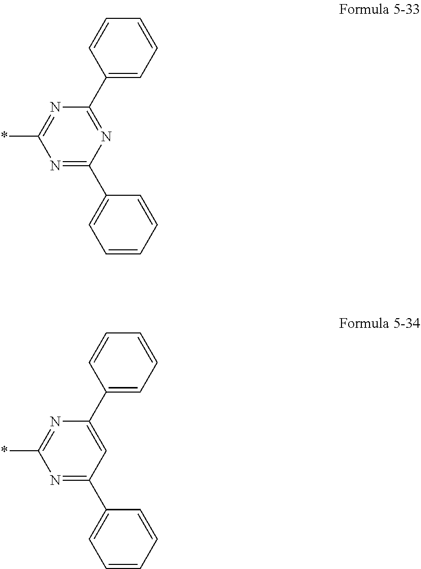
N1=C(*)N=C(C2=CC=CC=C2)N=C1C1=CC=CC=C1.N1=C(*)N=C(C2=CC=CC=C2)C=C1C1=CC=CC=C1
